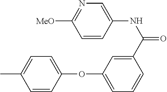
C1=C(C)C=CC(OC2=CC=CC(C(=O)NC3=CN=C([MeO])C=C3)=C2)=C1
